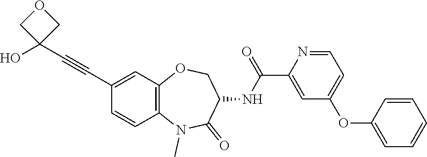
C1=CC2=C(C=C1C#CC1(O)COC1)OCC(NC(C1=CC(OC3=CC=CC=C3)=CC=N1)=O)C(=O)N2C
